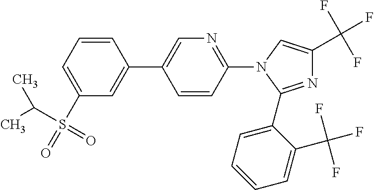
C1=CC=C(S(C(C)C)(=O)=O)C=C1C1=CN=C(N2C=C(C(F)(F)F)N=C2C2=CC=CC=C2C(F)(F)F)C=C1
